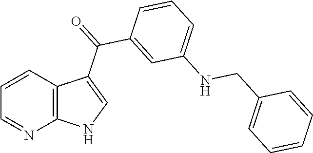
C1=CC2=C(N=C1)NC=C2C(=O)C1=CC(NCC2=CC=CC=C2)=CC=C1
